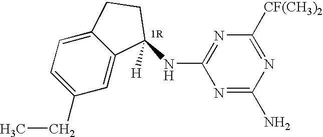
C1(CC)=CC=C2C(=C1)C(NC1=NC([CF(CH3)2])=NC(N)=N1)([H])CC2
